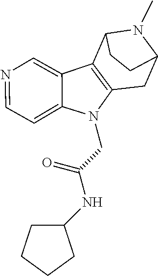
C12=C(N(CC(NC3CCCC3)=O)C3=CC=NC=C13)CC1N(C)C2CC1
